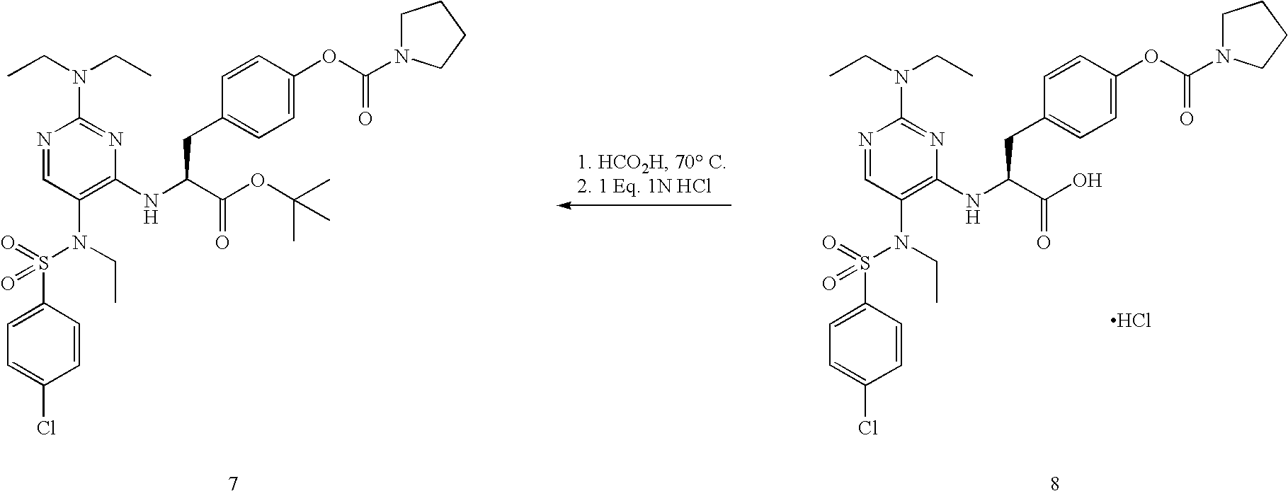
N1=CC(N(S(C2=CC=C(Cl)C=C2)(=O)=O)CC)=C(NC(C(O)=O)CC2=CC=C(OC(=O)N3CCCC3)C=C2)N=C1N(CC)CC.N1=CC(N(S(C2=CC=C(Cl)C=C2)(=O)=O)CC)=C(NC(C(OC(C)(C)C)=O)CC2=CC=C(OC(=O)N3CCCC3)C=C2)N=C1N(CC)CC.Cl
